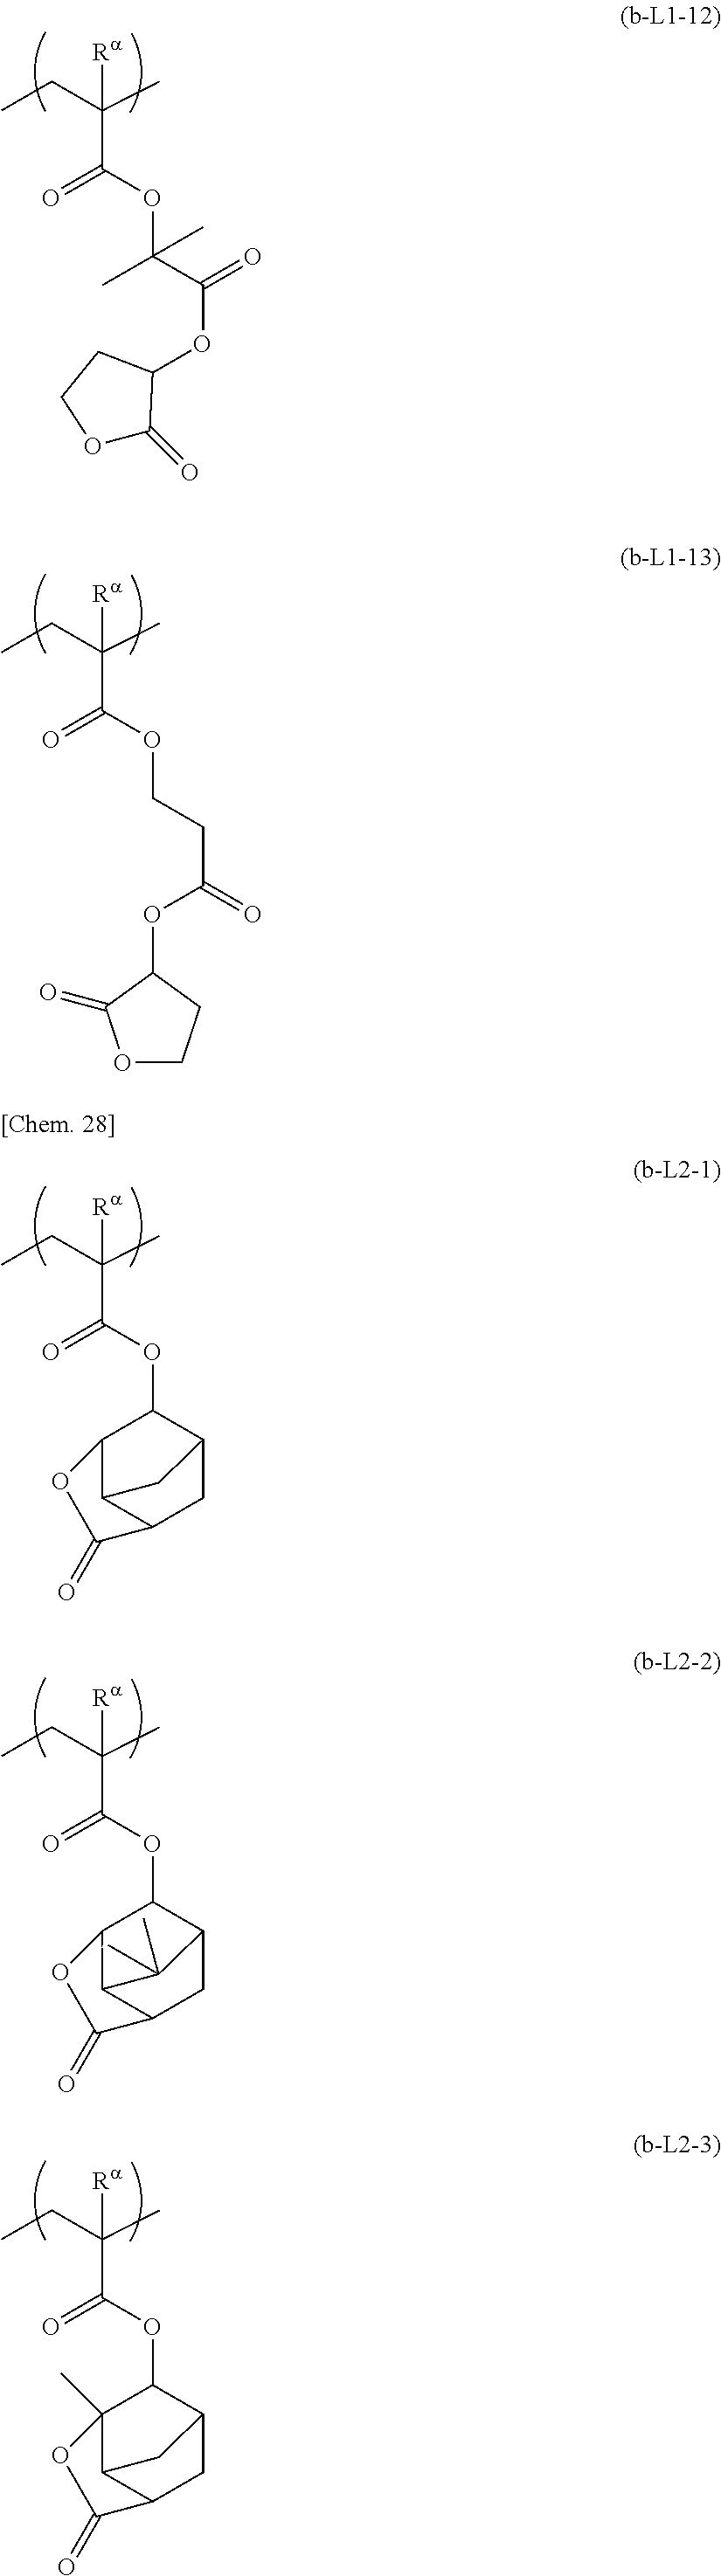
O(C(=O)C([Ra])(CC)C)C(C(OC1C(=O)OCC1)=O)(C)C.O(C(=O)C([Ra])(CC)C)CCC(OC1CCOC1=O)=O.O(C(=O)C([Ra])(CC)C)C1C2CC3C(C1OC3=O)C2.O(C(=O)C([Ra])(CC)C)C1C2CC3C(C1OC3=O)C2(C)C.O(C(=O)C([Ra])(CC)C)C1C2CC3C(C1(C)OC3=O)C2
